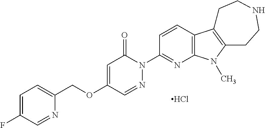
C1=C(F)C=NC(COC2=CC(=O)N(C3=NC4=C(C=C3)C3=C(N4C)CCNCC3)N=C2)=C1.Cl
